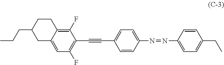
CCCC1CC2=CC(F)=C(C#CC3=CC=C(N=NC4=CC=C(CC)C=C4)C=C3)C(F)=C2CC1
